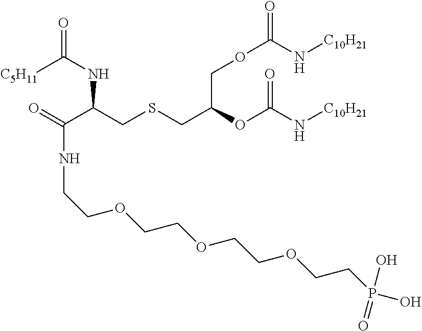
O=C(C(CSCC(OC(N[C10H21])=O)COC(N[C10H21])=O)NC(=O)[C5H11])NCCOCCOCCOCCP(O)(O)=O
